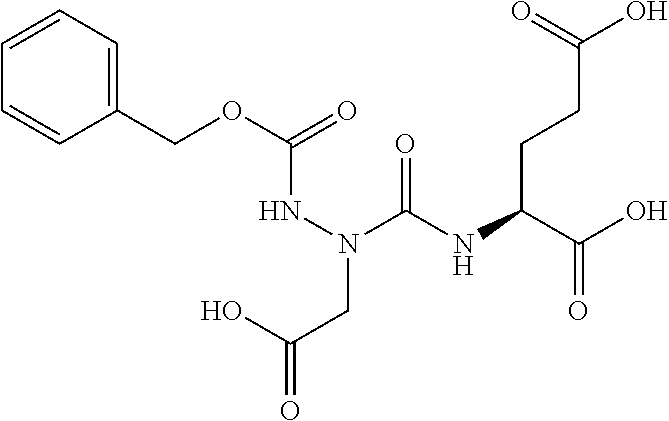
N(C(=O)N(NC(OCC1=CC=CC=C1)=O)CC(=O)O)C(C(=O)O)CCC(=O)O
